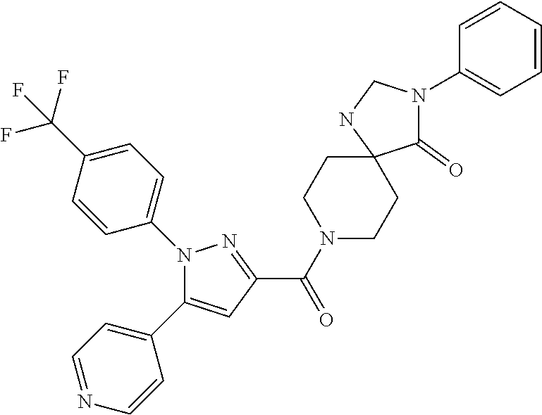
C(=O)(C1=NN(C2=CC=C(C(F)(F)F)C=C2)C(C2=CC=NC=C2)=C1)N1CCC2(CC1)C(=O)N(C1=CC=CC=C1)CN2
